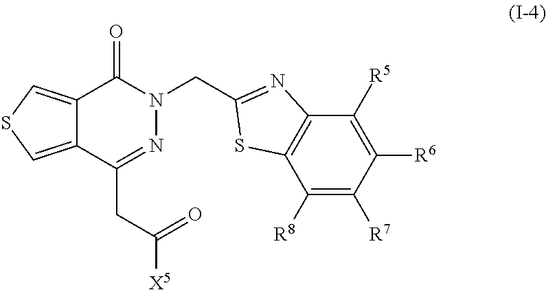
C12=CSC=C1C(CC([X5])=O)=NN(CC1=NC3=C(C([R8])=C([R7])C([R6])=C3[R5])S1)C2=O
